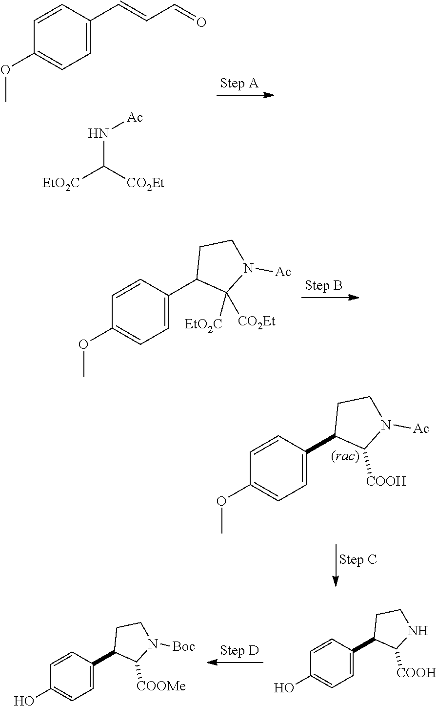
C1(C=CC=O)=CC=C(OC)C=C1.[EtO2C]C([CO2Et])N[Ac].C1(C2C([EtO2C])([CO2Et])N([Ac])CC2)=CC=C(OC)C=C1.C1(C2C([COOH])N([Ac])CC2)=CC=C(OC)C=C1.C1(C2C([COOH])NCC2)=CC=C(O)C=C1.C1(C2C([COOMe])N([Boc])CC2)=CC=C(O)C=C1
